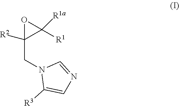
C1(CN2C([R3])=CN=C2)([R2])C([R1a])([R1])O1
